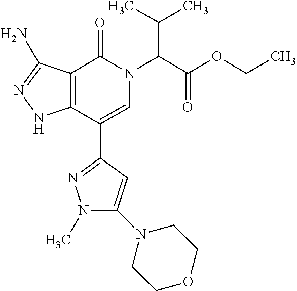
N1(C)C(N2CCOCC2)=CC(C2=CN(C(C(OCC)=O)C(C)C)C(=O)C3=C2NN=C3N)=N1
